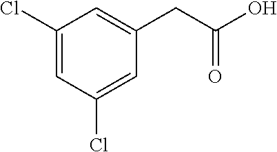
C1(Cl)=CC(Cl)=CC(CC(O)=O)=C1
